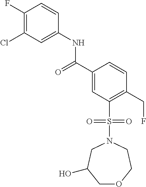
C1(F)=C(Cl)C=C(NC(C2=CC(S(N3CC(O)COCC3)(=O)=O)=C(CF)C=C2)=O)C=C1
